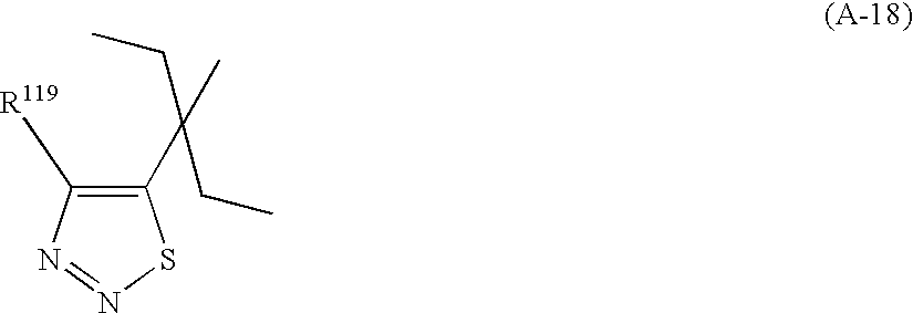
C1(C(C)(CC)CC)=C([R119])N=NS1
